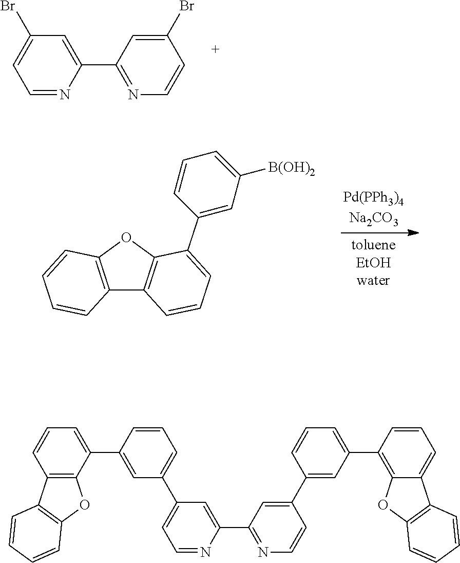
C1=NC(C2=NC=CC(Br)=C2)=CC(Br)=C1.C12=C(OC3=C1C=CC=C3C1=CC([B(OH)2])=CC=C1)C=CC=C2.C12=C(C(C3=CC(C4=CC=NC(C5=NC=CC(C6=CC(C7=C8C(=CC=C7)C7=C(O8)C=CC=C7)=CC=C6)=C5)=C4)=CC=C3)=CC=C1)OC1=C2C=CC=C1
